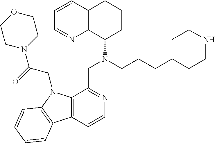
C1=CC2=C(N=C1)C(N(CCCC1CCNCC1)CC1=NC=CC3=C1N(CC(N1CCOCC1)=O)C1=C3C=CC=C1)CCC2
